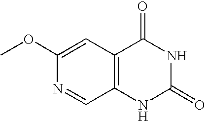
C12=C(C=C(OC)N=C1)C(=O)NC(=O)N2
